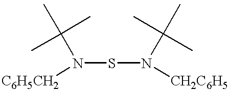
S(N(C(C)(C)C)[C6H5CH2])N(C(C)(C)C)[CH2C6H5]
